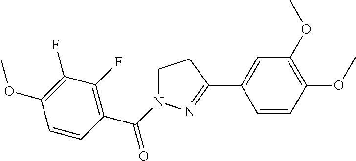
C1(OC)=C(F)C(F)=C(C(=O)N2CCC(C3=CC(OC)=C(OC)C=C3)=N2)C=C1
